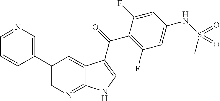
C1(C2=CN=CC=C2)=CN=C2C(=C1)C(C(=O)C1=C(F)C=C(NS(=O)(C)=O)C=C1F)=CN2
